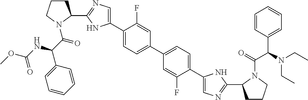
C1(C2CCCN2C(=O)C(NC(OC)=O)C2=CC=CC=C2)=NC=C(C2=CC=C(C3=CC=C(C4=CN=C(C5CCCN5C(C(C5=CC=CC=C5)N(CC)CC)=O)N4)C(F)=C3)C=C2F)N1
